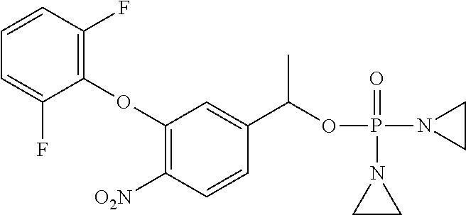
C1(OC2=C(F)C=CC=C2F)=C([O2N])C=CC(C(OP(N2CC2)(=O)N2CC2)C)=C1
